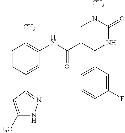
C1=CC(C)=C(NC(C2=CN(C)C(=O)NC2C2=CC=CC(F)=C2)=O)C=C1C1=NNC(C)=C1
